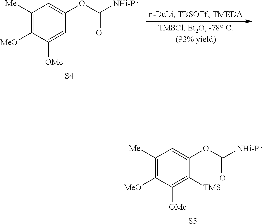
C1([Me])=C([MeO])C([OMe])=C([TMS])C(OC(=O)[NHi-Pr])=C1.[S5].C1([Me])=C([MeO])C([OMe])=CC(OC(=O)[NHi-Pr])=C1.[S4]
